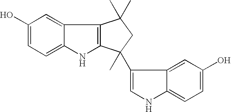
C1(O)=CC=C2C(=C1)C1=C(N2)C(C)(C2=CNC3=CC=C(O)C=C23)CC1(C)C
